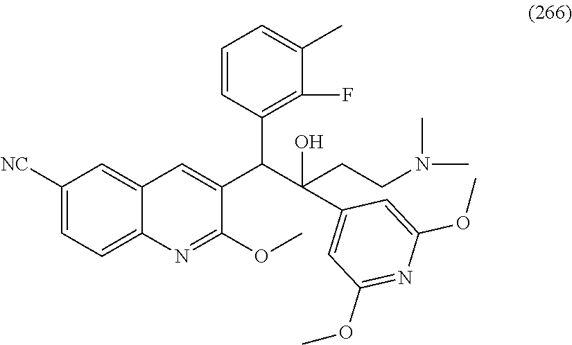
C1([NC])=CC=C2C(=C1)C=C(C(C(O)(C1=CC(OC)=NC(OC)=C1)CCN(C)C)C1=C(F)C(C)=CC=C1)C(OC)=N2
